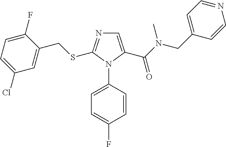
C1(Cl)=CC=C(F)C(CSC2=NC=C(C(N(CC3=CC=NC=C3)C)=O)N2C2=CC=C(F)C=C2)=C1
